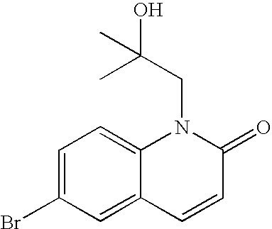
BrC1=CC=C2C(=C1)C=CC(=O)N2CC(O)(C)C
